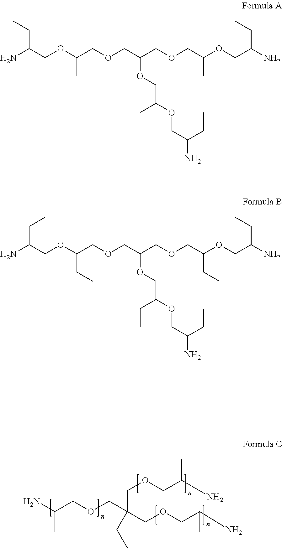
NC(C)COCC(COCC(C)N)(CC)COCC(N)C.NC(COC(COCC(OCC(CC)OCC(N)CC)COCC(CC)OCC(CC)N)CC)CC.NC(COC(COCC(OCC(C)OCC(N)CC)COCC(C)OCC(CC)N)C)CC
